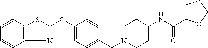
C1=CC2=C(C=C1)N=C(OC1=CC=C(CN3CCC(NC(=O)C4CCCO4)CC3)C=C1)S2
